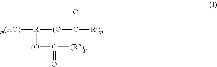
[m(HO)][R]([(O]C([R)n])=O)[(O]C([(R)p])=O
